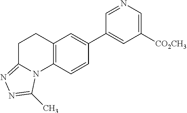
C1([CO2CH3])=CN=CC(C2=CC3=C(C=C2)N2C(=NN=C2C)CC3)=C1
